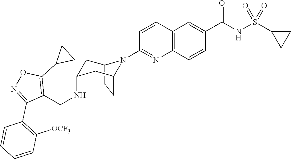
C12CCC(CC(NCC3=C(C4CC4)ON=C3C3=C([OCF3])C=CC=C3)C1)N2C1=NC2=C(C=C1)C=C(C(NS(C1CC1)(=O)=O)=O)C=C2
